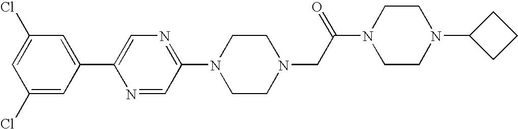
C1(Cl)=CC(C2=CN=C(N3CCN(CC(N4CCN(C5CCC5)CC4)=O)CC3)C=N2)=CC(Cl)=C1
